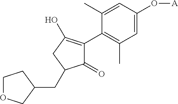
C1OCC(CC2C(=O)C(C3=C(C)C=C(O[A])C=C3C)=C(O)C2)C1
